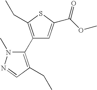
C1(C2=C(CC)C=NN2C)=C(CC)SC(C(OC)=O)=C1
